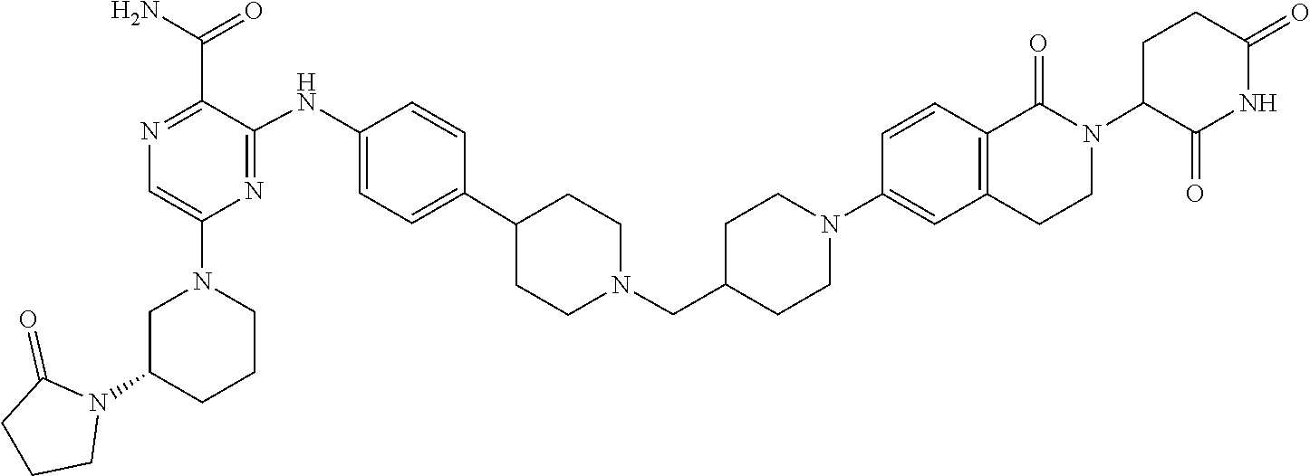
C1(=O)CCCN1C1CN(C2=CN=C(C(N)=O)C(NC3=CC=C(C4CCN(CC5CCN(C6=CC7=C(C=C6)C(=O)N(C6C(=O)NC(=O)CC6)CC7)CC5)CC4)C=C3)=N2)CCC1
